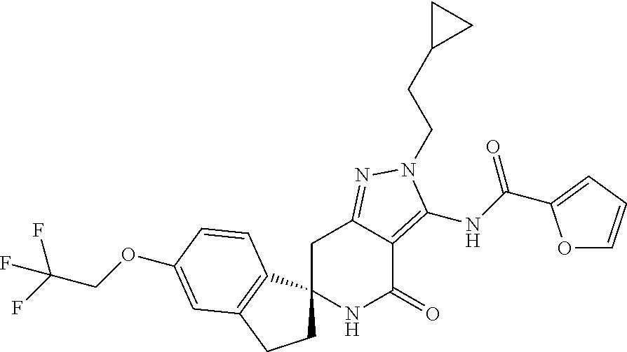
O(C1=CC2=C(C3(CC2)NC(=O)C2=C(NC(=O)C4=CC=CO4)N(CCC4CC4)N=C2C3)C=C1)CC(F)(F)F
